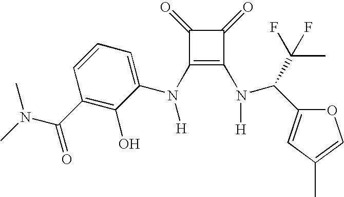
C1(=O)C(=O)C(N(C2=CC=CC(C(N(C)C)=O)=C2O)[H])=C1N([H])C(C1=CC(C)=CO1)C(C)(F)F
